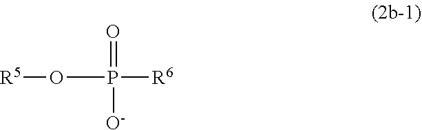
[R5]OP([R6])(=O)[O-]
